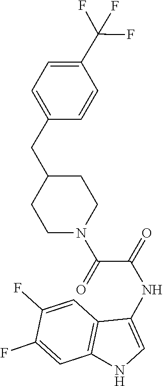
C1=CC(C(F)(F)F)=CC=C1CC1CCN(C(=O)C(=O)NC2=CNC3=C2C=C(F)C(F)=C3)CC1
